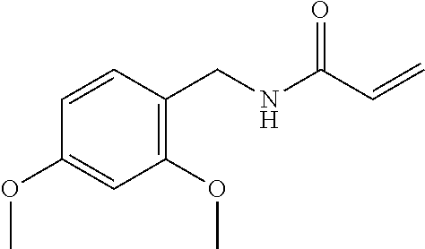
C1=CC(CNC(C=C)=O)=C(OC)C=C1OC
